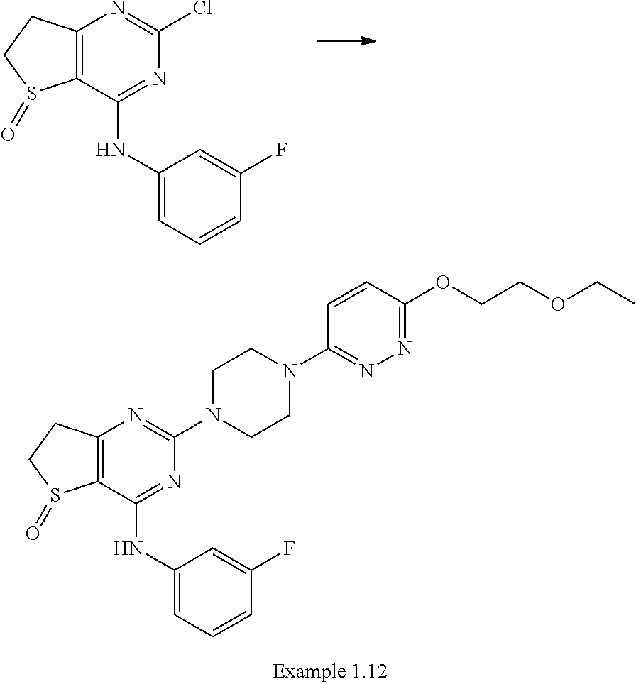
C12=C(C(NC3=CC=CC(F)=C3)=NC(Cl)=N1)S(=O)CC2.C12=C(C(NC3=CC=CC(F)=C3)=NC(N3CCN(C4=NN=C(OCCOCC)C=C4)CC3)=N1)S(=O)CC2
